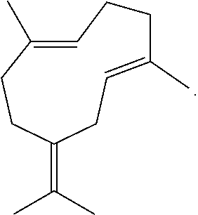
C1=C(C)CCC(=C(C)C)CC=C(C)CC1
